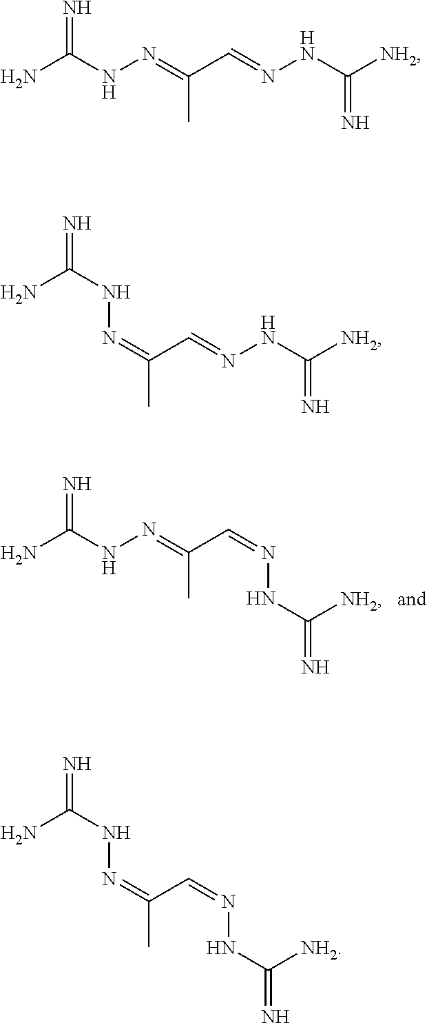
NC(NN=C(C=NNC(=N)[NH2])C)=N.NC(NN=C(C=NNC([NH2])=N)C)=N.N(=C(C=NNC([NH2])=N)C)NC(=N)N.N(=C(C=NNC(=N)[NH2])C)NC(=N)N
